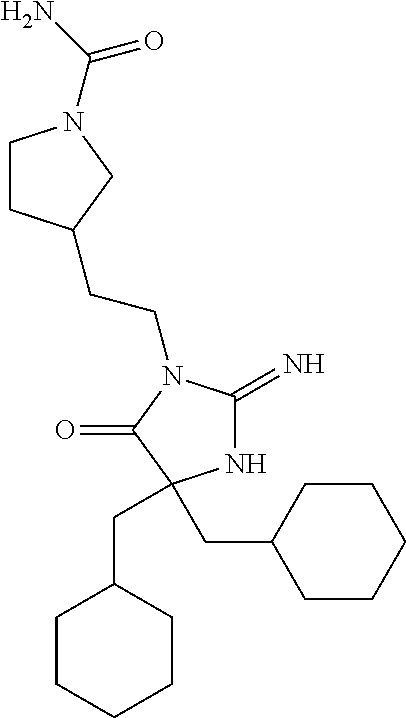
C(CN1C(=N)NC(CC2CCCCC2)(CC2CCCCC2)C1=O)C1CCN(C(N)=O)C1
